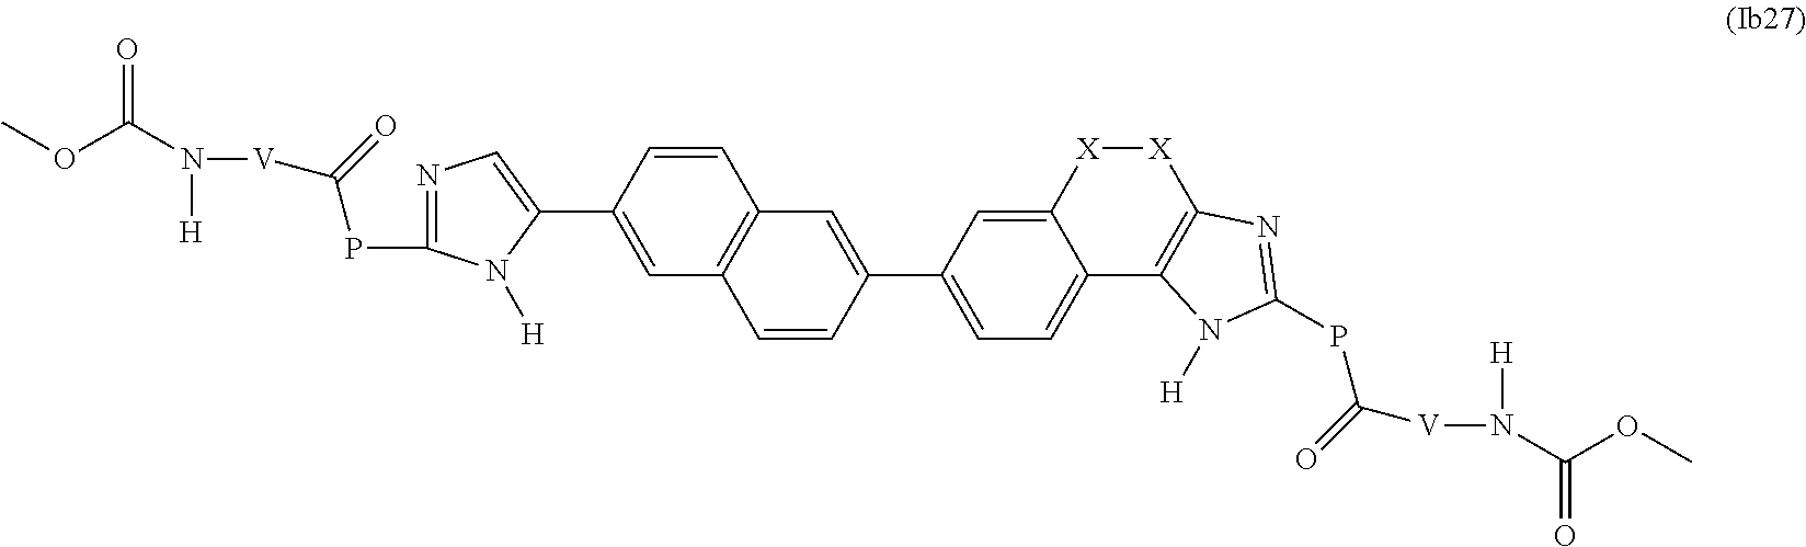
O=C(N([V]C(=O)PC1=NC=C(C2=CC3=C(C=C2)C=C(C2=CC=C4C(=C2)[X][X]C2=C4N([H])C(PC([V]N([H])C(OC)=O)=O)=N2)C=C3)N1[H])[H])OC
